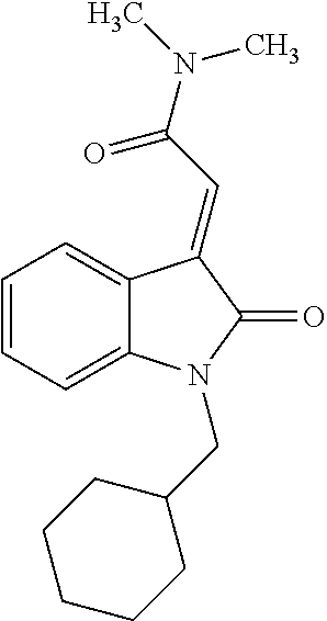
C1=C2C(=CC=C1)N(CC1CCCCC1)C(=O)C2=CC(=O)N(C)C
